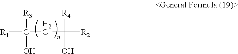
C([R1])(CC([R2])([R4])O)([R3])O
